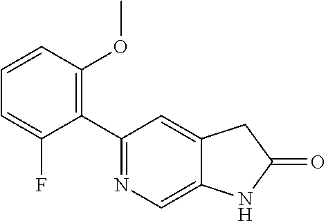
C1(C2=C(OC)C=CC=C2F)=NC=C2C(=C1)CC(=O)N2
